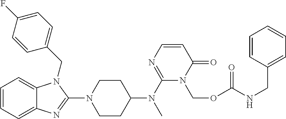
C1=CC=C2C(=C1)N(CC1=CC=C(F)C=C1)C(N1CCC(N(C3=NC=CC(=O)N3COC(NCC3=CC=CC=C3)=O)C)CC1)=N2
